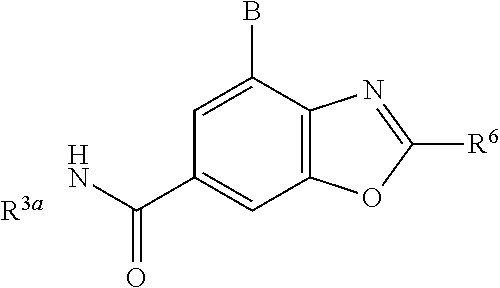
C1=C(B)C2=C(C=C1C(N)=O)OC([R6])=N2.[R3a]
